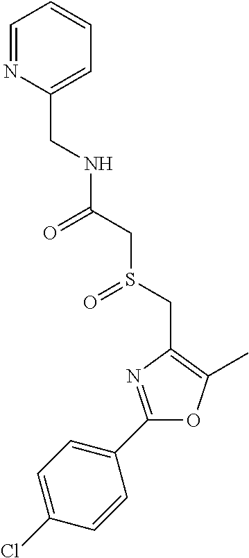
C(C1=CC=CC=N1)NC(CS(CC1=C(C)OC(C2=CC=C(Cl)C=C2)=N1)=O)=O
